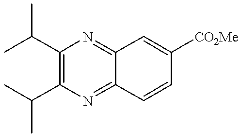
CC(C1=C(C(C)C)N=C2C(=N1)C=C([CO2Me])C=C2)C
